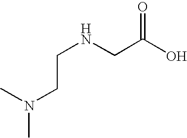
N(C)(C)CCNCC(O)=O
